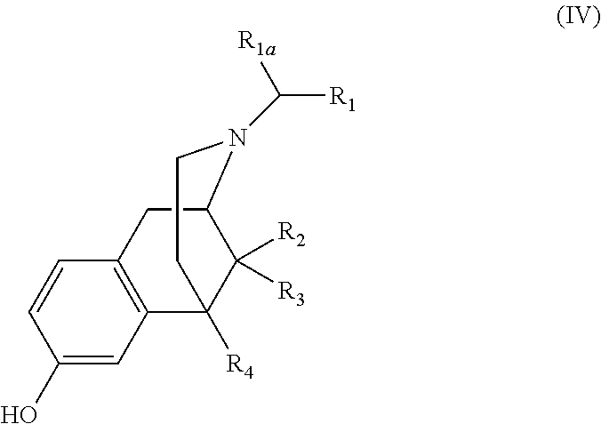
C12=C(C=CC(O)=C1)CC1C([R2])([R3])C2([R4])CCN1C([R1a])[R1]
